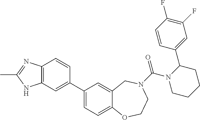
C1(C2=CC3=C(C=C2)N=C(C)N3)=CC=C2C(=C1)CN(C(N1CCCCC1C1=CC(F)=C(F)C=C1)=O)CCO2
